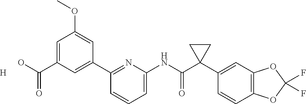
C1=C(C(O)=O)C=C(C2=NC(NC(C3(C4=CC5=C(C=C4)OC(F)(F)O5)CC3)=O)=CC=C2)C=C1OC.[H]
